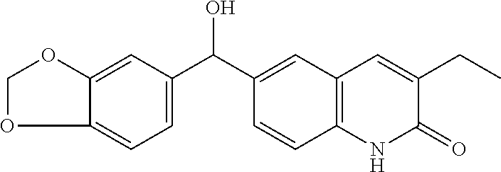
C12=CC=C(C(C3=CC4=C(C=C3)NC(=O)C(CC)=C4)O)C=C1OCO2
